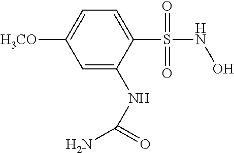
C1=C(NC(=O)N)C(S(NO)(=O)=O)=CC=C1[H3CO]
